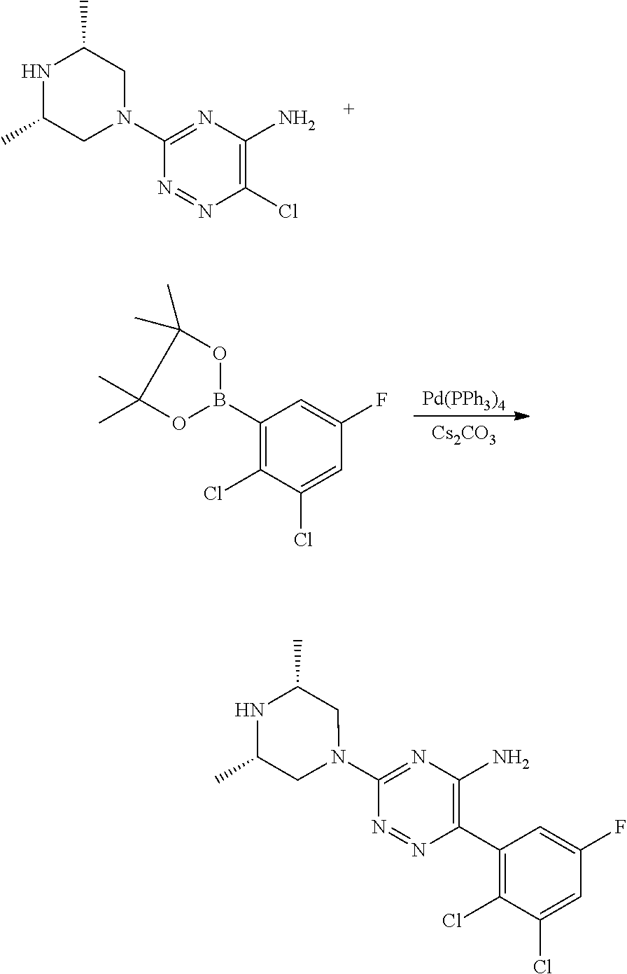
[Pd(PPh3)4].[Cs2CO3].C1=C(Cl)C(Cl)=C(B2OC(C)(C)C(C)(C)O2)C=C1F.C1(Cl)=C(N)N=C(N2CC(C)NC(C)C2)N=N1.C1(N)=C(C2=C(Cl)C(Cl)=CC(F)=C2)N=NC(N2CC(C)NC(C)C2)=N1
